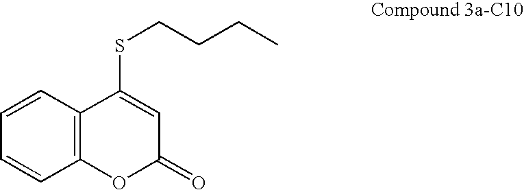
C1=CC=CC2=C1C(SCCCC)=CC(=O)O2
